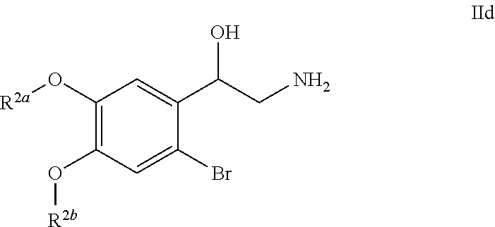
C1(O[R2a])=C(O[R2b])C=C(Br)C(C(CN)O)=C1
